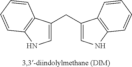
C1=C(CC2=CNC3=C2C=CC=C3)C2=C(N1)C=CC=C2
